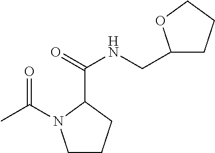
C1(C(=O)NCC2CCCO2)N(C(=O)C)CCC1
